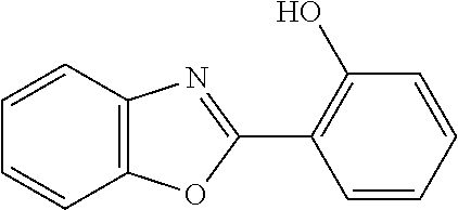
C12=C(C=CC=C1)N=C(C1=C(O)C=CC=C1)O2
